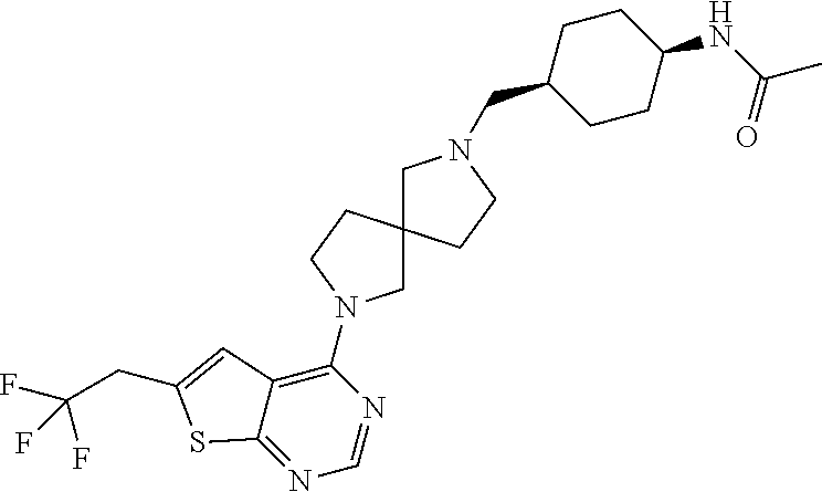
C1CC(NC(C)=O)CCC1CN1CC2(CC1)CN(C1=C3C(=NC=N1)SC(CC(F)(F)F)=C3)CC2
